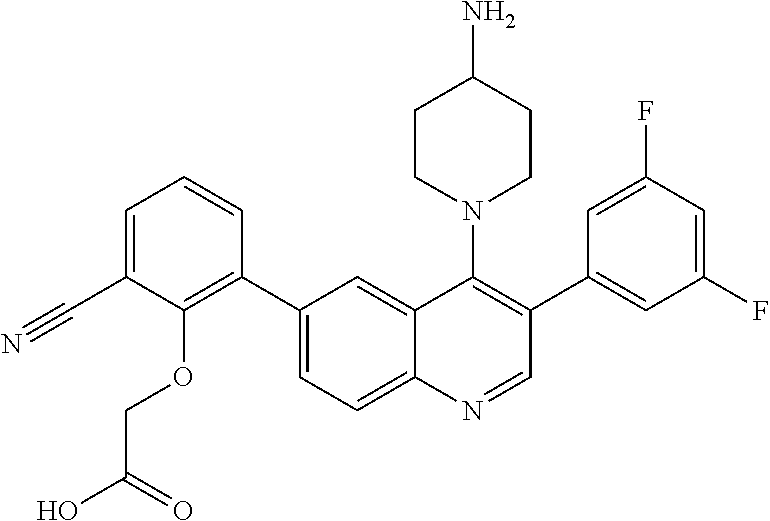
C1(C2=C(OCC(O)=O)C(C#N)=CC=C2)=CC=C2C(=C1)C(N1CCC(N)CC1)=C(C1=CC(F)=CC(F)=C1)C=N2
